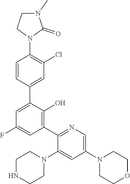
C1N(C)C(=O)N(C2=C(Cl)C=C(C3=CC(F)=CC(C4=NC=C(N5CCOCC5)C=C4N4CCNCC4)=C3O)C=C2)C1
